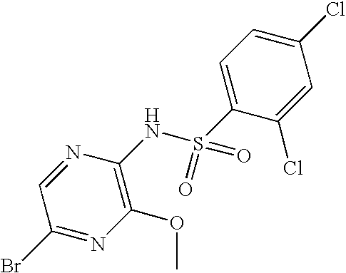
C1(Br)=NC(OC)=C(NS(C2=CC=C(Cl)C=C2Cl)(=O)=O)N=C1
